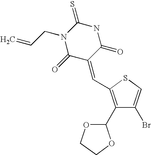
C1(C2=C(C=C3C(=O)NC(=S)N(CC=C)C3=O)SC=C2Br)OCCO1
